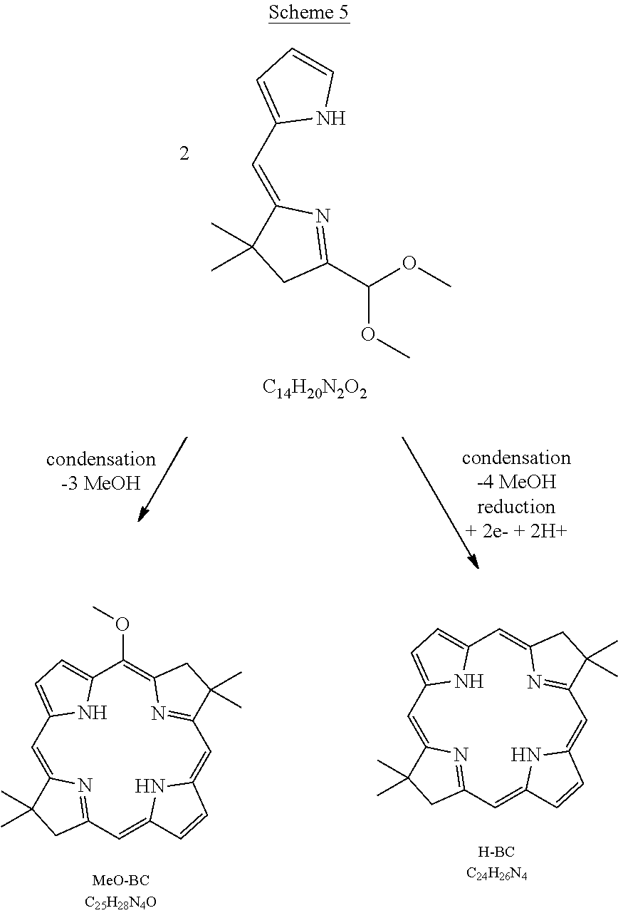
C(C1=CC=CN1)=C1N=C(C(OC)OC)CC1(C)C.[C14H20N2O2].C1=C2N=C(C(C)(C)C2)C=C2NC(=CC3=NC(=CC4=CC=C1N4)C(C)(C)C3)C=C2.C1(OC)=C2N=C(C(C)(C)C2)C=C2NC(=CC3=NC(=CC4=CC=C1N4)C(C)(C)C3)C=C2
